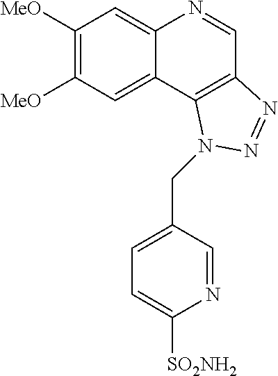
C1([MeO])=C([MeO])C=C2C(=C1)N=CC1=C2N(CC2=CC=C([SO2NH2])N=C2)N=N1
